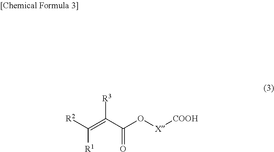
C([R1])([R2])=C(C(O[X][COOH])=O)[R3]
